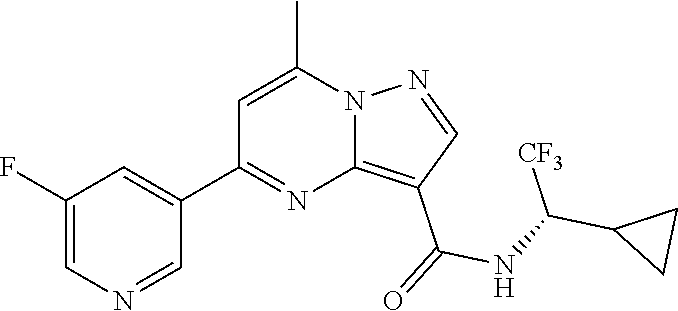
C12=C(C(=O)NC(C3CC3)[CF3])C=NN1C(C)=CC(C1=CC(F)=CN=C1)=N2
